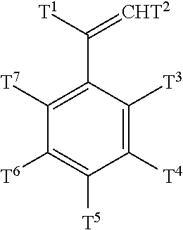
C1([T4])=C([T3])C(C([T1])=[CHT2])=C([T7])C([T6])=C1[T5]
